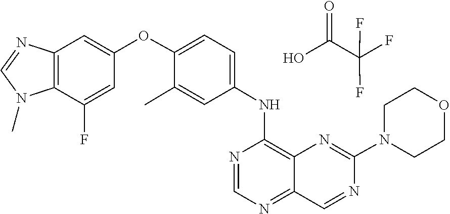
N1=C2C(=C(NC3=CC=C(OC4=CC5=C(N(C)C=N5)C(F)=C4)C(C)=C3)N=C1)N=C(N1CCOCC1)N=C2.C(C(F)(F)F)(O)=O
